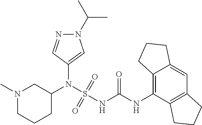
C1(N(S(NC(NC2=C3C(=CC4=C2CCC4)CCC3)=O)(=O)=O)C2CN(C)CCC2)=CN(C(C)C)N=C1
